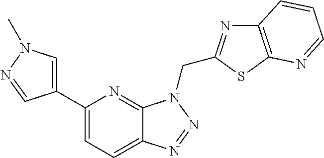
C1(C2=CN(C)N=C2)=CC=C2C(=N1)N(CC1=NC3=C(S1)N=CC=C3)N=N2
